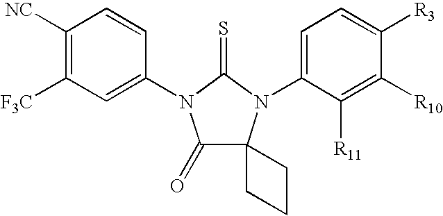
C1(=O)C2(N(C3=CC=C([R3])C([R10])=C3[R11])C(=S)N1C1=CC([F3C])=C([NC])C=C1)CCC2
